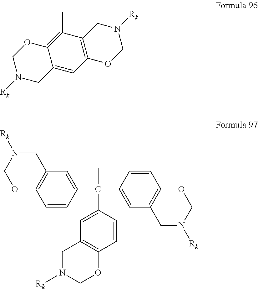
C12=CC3=C(C(C)=C1OCN([Rk])C2)CN([Rk])CO3.C1=CC(C(C)(C2=CC3=C(C=C2)OCN([Rk])C3)C2=CC3=C(C=C2)OCN([Rk])C3)=CC2=C1OCN([Rk])C2
